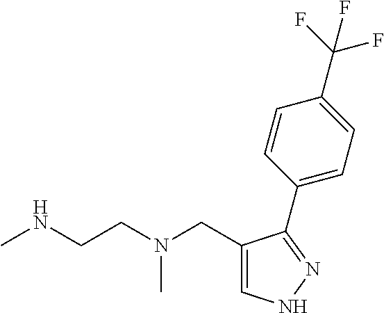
C1=C(CN(CCNC)C)C(C2=CC=C(C(F)(F)F)C=C2)=NN1
